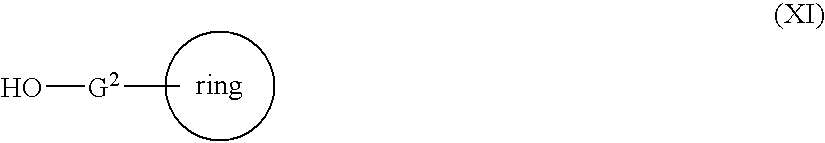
C[G2]O
